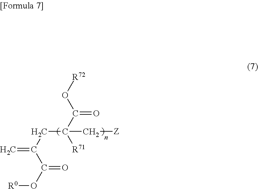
C(C(C[Z])([R71])C(O[R72])=O)C(C(=O)O[R0])=C
